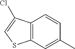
C12=C(C=C(C)C=C1)SC=C2Cl
